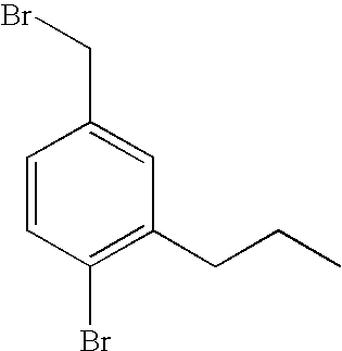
C1=CC(Br)=C(CCC)C=C1CBr
